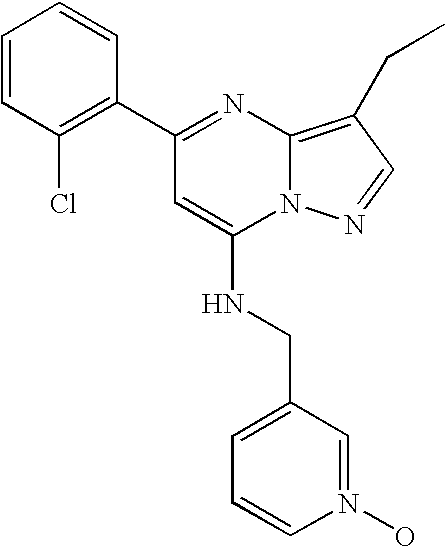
C1(C2=C(Cl)C=CC=C2)=NC2=C(CC)C=NN2C(NCC2=CC=CN(O)=C2)=C1
